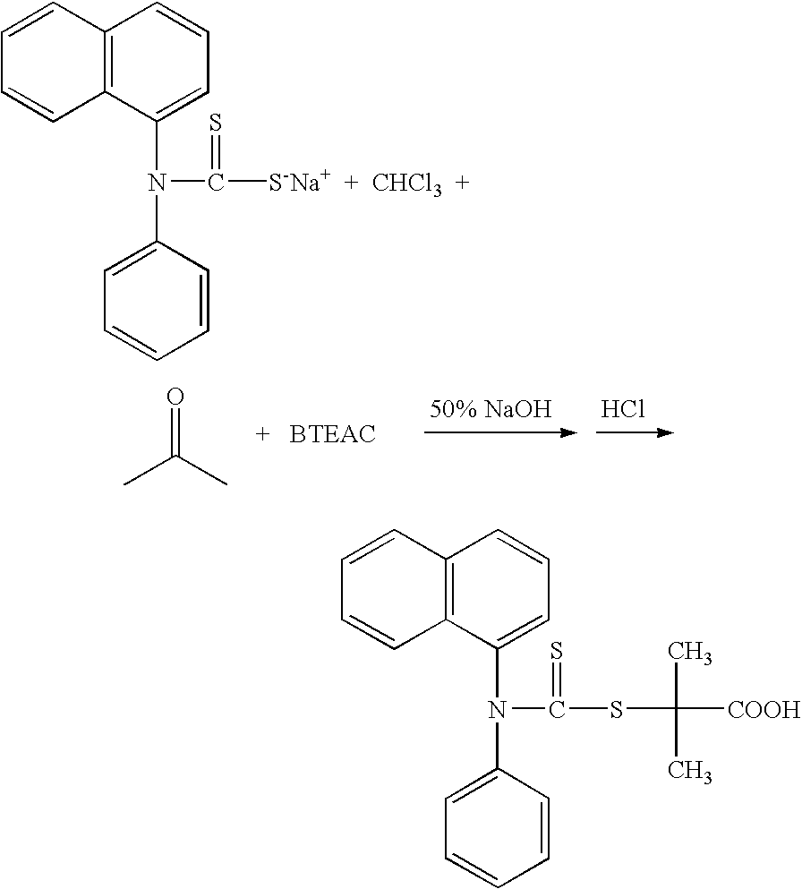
O=C(C)C.Cl.N(C(SC(C)(C)[COOH])=S)(C1=CC=CC=C1)C1=CC=CC2=C1C=CC=C2.N(C([S-Na+  +  CHCl3  +])=S)(C1=CC=CC=C1)C1=CC=CC2=C1C=CC=C2
